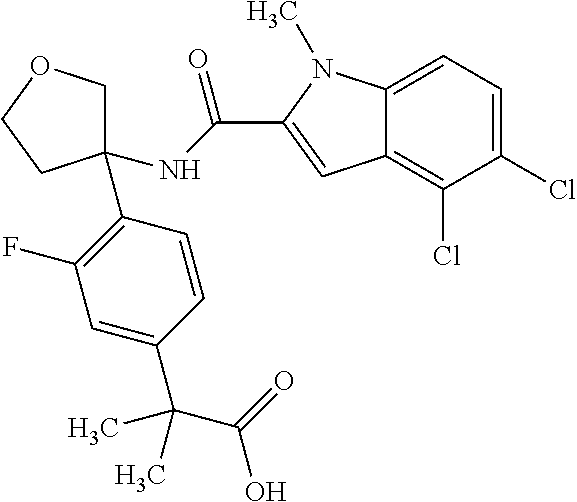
C1(C2=C(F)C=C(C(C)(C(=O)O)C)C=C2)(NC(=O)C2=CC3=C(Cl)C(Cl)=CC=C3N2C)COCC1
